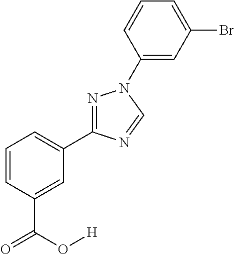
C1=CC(C(O[H])=O)=CC(C2=NN(C3=CC(Br)=CC=C3)C=N2)=C1
